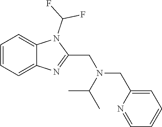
C1=CC=C2C(=C1)N(C(F)F)C(CN(CC1=CC=CC=N1)C(C)C)=N2
